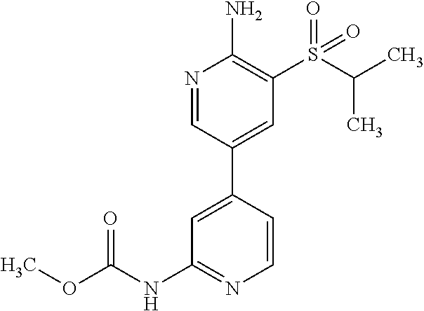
COC(NC1=NC=CC(C2=CC(S(C(C)C)(=O)=O)=C(N)N=C2)=C1)=O
